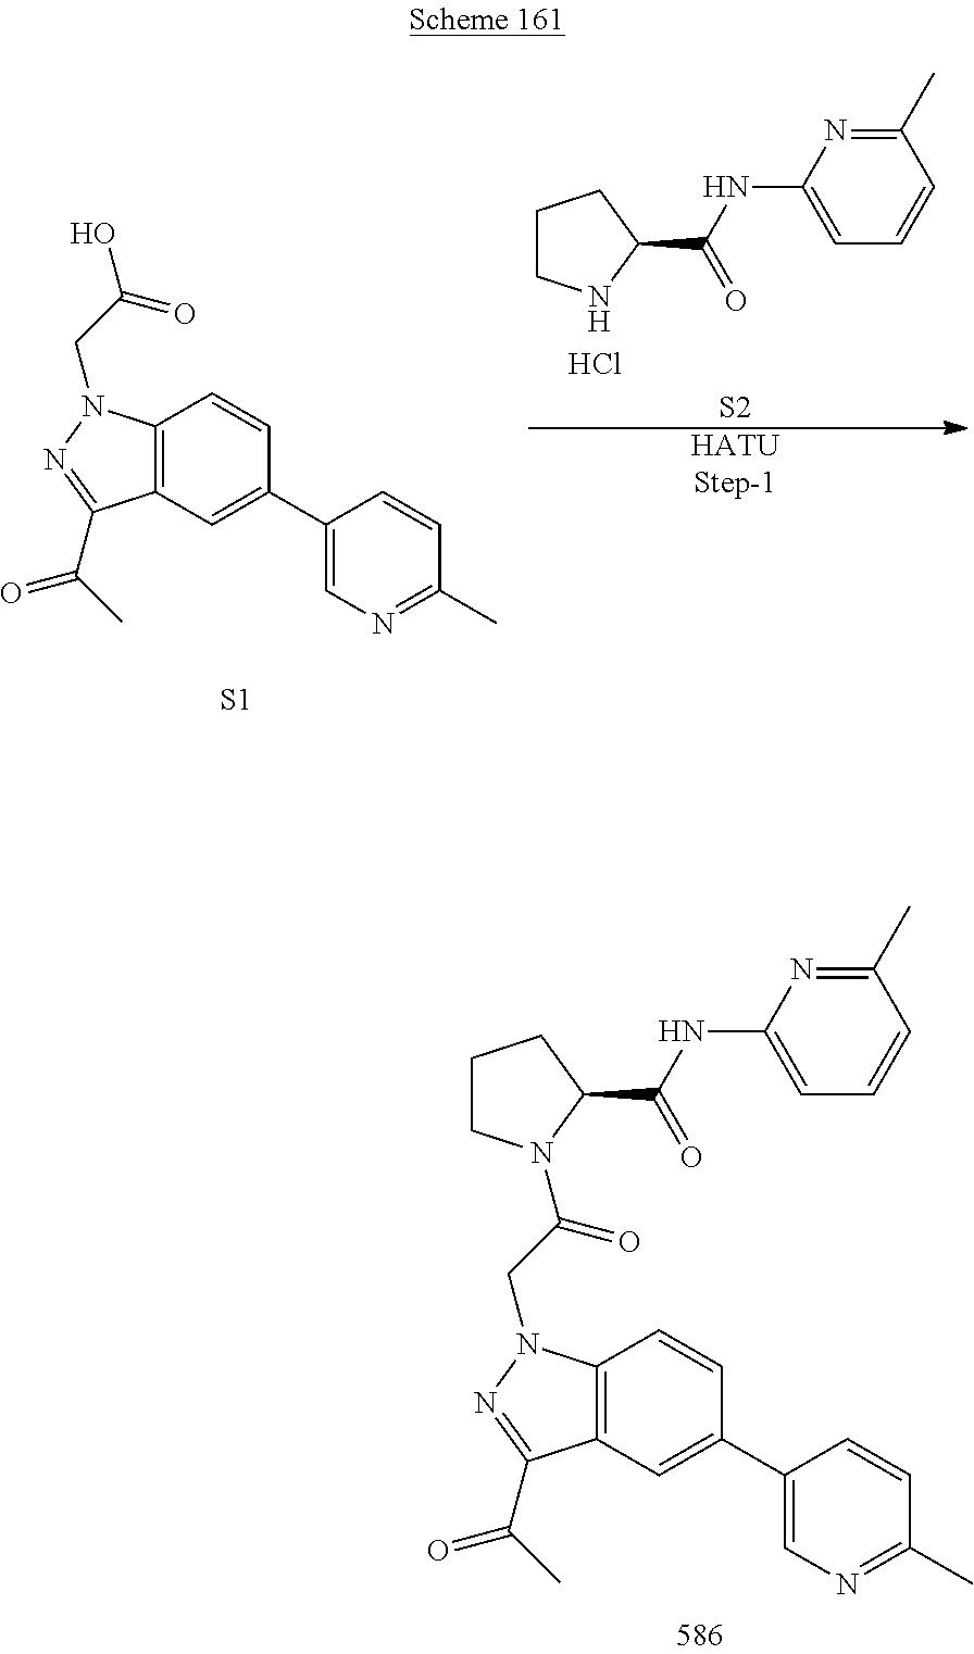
C1(C2=CC3=C(C=C2)N(CC(=O)N2CCCC2C(=O)NC2=CC=CC(C)=N2)N=C3C(=O)C)=CN=C(C)C=C1.C1CNC(C(NC2=CC=CC(C)=N2)=O)C1.Cl.[S2].[HATUStep-1].[S1].C1(C2=CC3=C(C=C2)N(CC(O)=O)N=C3C(=O)C)=CN=C(C)C=C1
